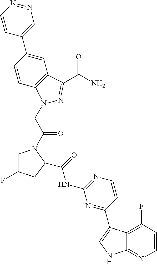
C1C(F)CC(C(=O)NC2=NC=CC(C3=CNC4=NC=CC(F)=C43)=N2)N1C(CN1C2=C(C=C(C3=CN=NC=C3)C=C2)C(C(N)=O)=N1)=O
